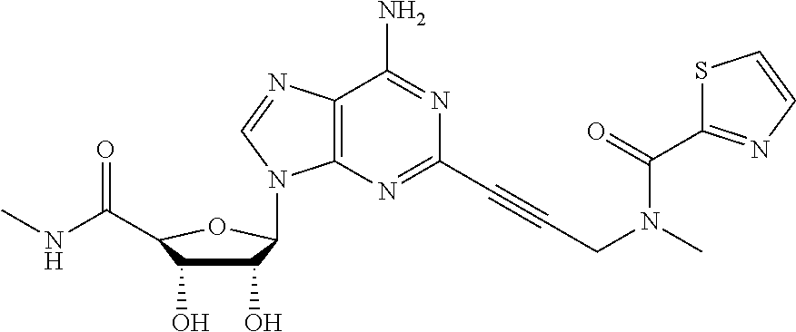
C12=C(N=C(C#CCN(C)C(C3=NC=CS3)=O)N=C1N)N(C1C(O)C(O)C(C(=O)NC)O1)C=N2
